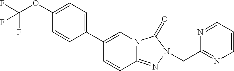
C1=CC(C2=CN3C(=NN(CC4=NC=CC=N4)C3=O)C=C2)=CC=C1OC(F)(F)F
